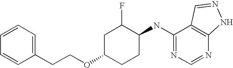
C1=CC=C(CCOC2CC(F)C(NC3=NC=NC4=C3C=NN4)CC2)C=C1
